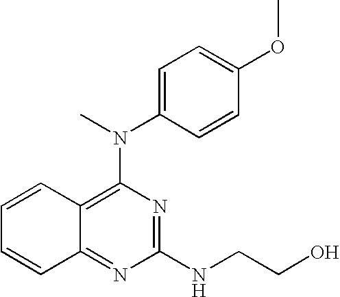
N(C1=C2C(=NC(NCCO)=N1)C=CC=C2)(C)C1=CC=C(OC)C=C1
